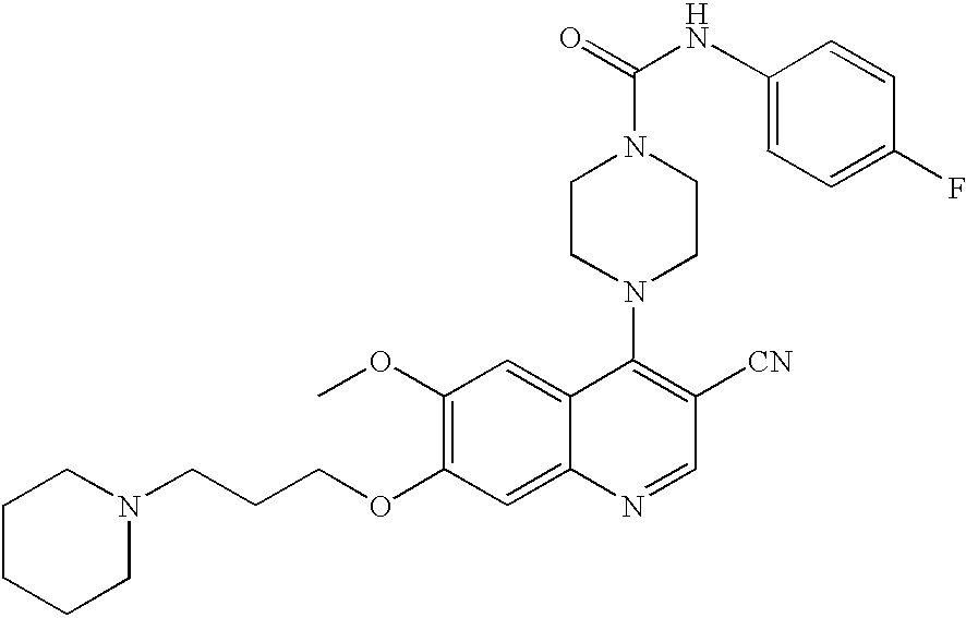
N1(CCCOC2=C(OC)C=C3C(=C2)N=CC([CN])=C3N2CCN(C(NC3=CC=C(F)C=C3)=O)CC2)CCCCC1
